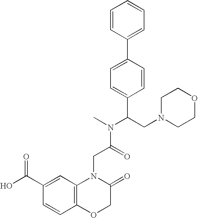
N1(CC(=O)N(C)C(CN2CCOCC2)C2=CC=C(C3=CC=CC=C3)C=C2)C2=C(OCC1=O)C=CC(C(O)=O)=C2
